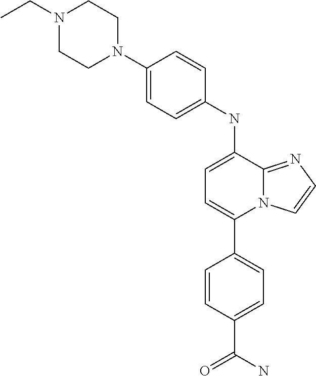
C1(C2=CC=C(C(=O)N)C=C2)=CC=C(NC2=CC=C(N3CCN(CC)CC3)C=C2)C2=NC=CN12
